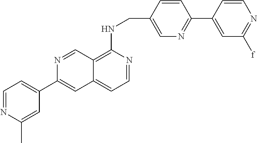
C12=C(NCC3=CN=C(C4=CC([f])=NC=C4)C=C3)N=CC=C1C=C(C1=CC=NC(C)=C1)N=C2
